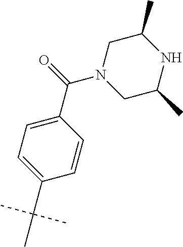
C1=C(C(=O)N2CC(C)NC(C)C2)C=CC(C(C)(C)C)=C1
